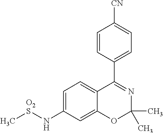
C1=CC(C2=NC(C)(C)OC3=CC(N[O2S]C)=CC=C23)=CC=C1[CN]
